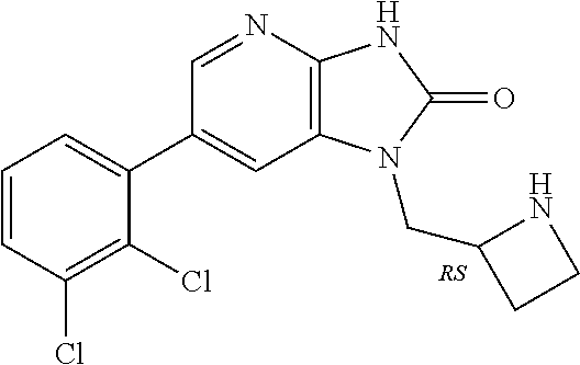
C1(C2=CC=CC(Cl)=C2Cl)=CC2=C(N=C1)NC(=O)N2CC1CCN1
